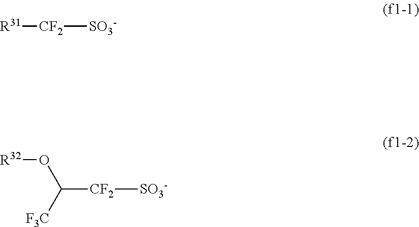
[CF2]([SO3-])[R31].[CF2]([SO3-])C(O[R32])[F3C]
